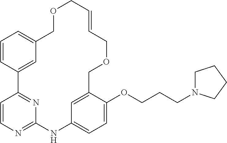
C1=CC2=CC(=C1)COCC=CCOCC1=CC(=CC=C1OCCCN1CCCC1)NC1=NC=CC2=N1
